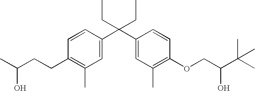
C1=CC(C(C2=CC(C)=C(OCC(C(C)(C)C)O)C=C2)(CC)CC)=CC(C)=C1CCC(C)O
